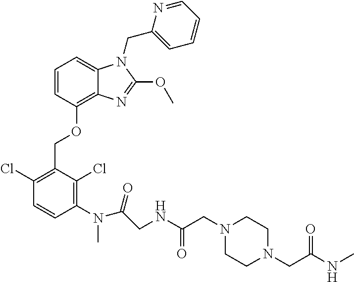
C1=CC(OCC2=C(Cl)C=CC(N(C)C(=O)CNC(CN3CCN(CC(=O)NC)CC3)=O)=C2Cl)=C2C(=C1)N(CC1=CC=CC=N1)C(OC)=N2
